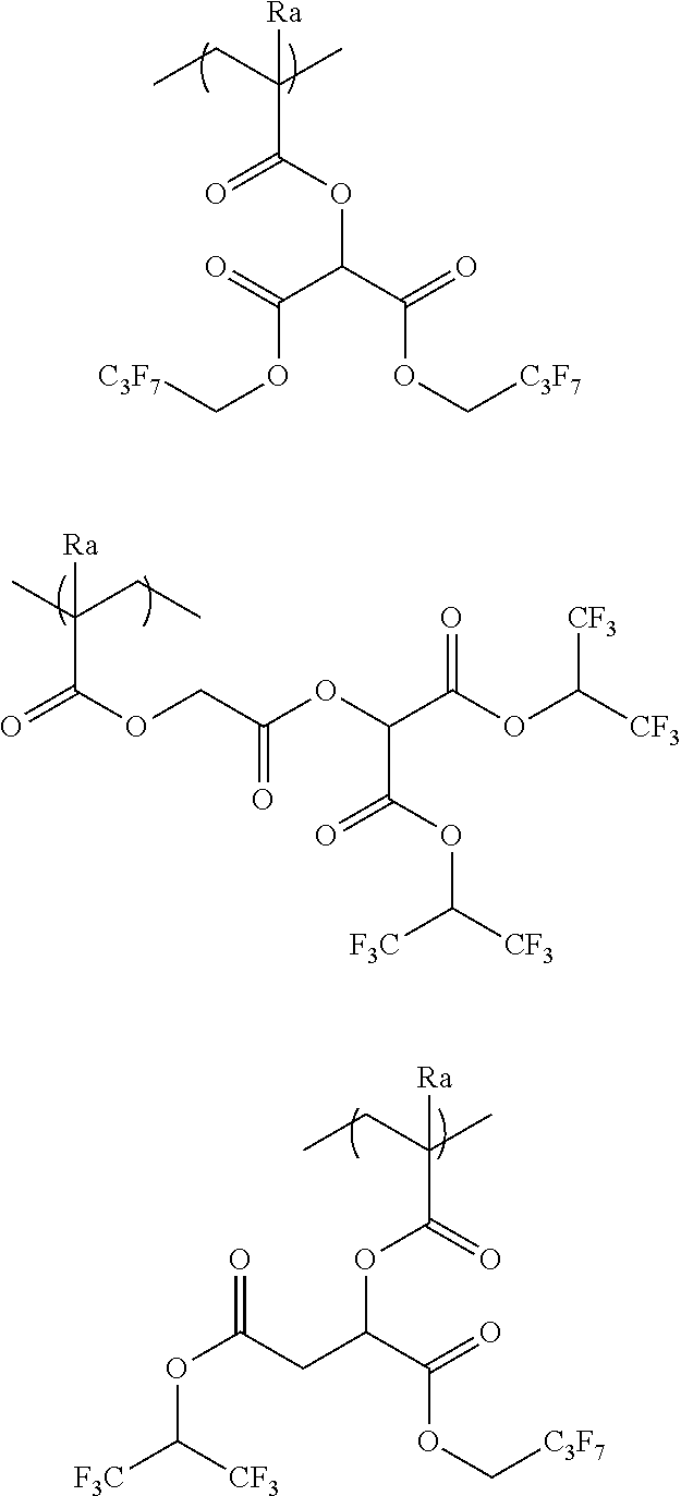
[Ra]C(C)(CC)C(OC(C(=O)OC[C3F7])C(=O)OC[C3F7])=O.[Ra]C(CC)(C)C(OCC(OC(C(OC([CF3])[CF3])=O)C(=O)OC([CF3])[F3C])=O)=O.[Ra]C(C)(CC)C(=O)OC(CC(OC([F3C])[CF3])=O)C(=O)OC[C3F7]
